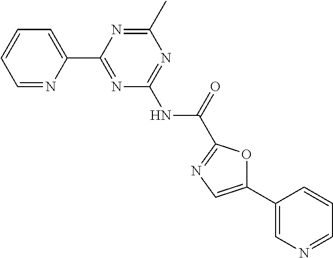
C1=NC(C2=NC(NC(=O)C3=NC=C(C4=CN=CC=C4)O3)=NC(C)=N2)=CC=C1
